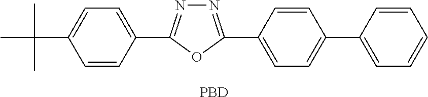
C1=CC(C2=NN=C(C3=CC=C(C4=CC=CC=C4)C=C3)O2)=CC=C1C(C)(C)C.[PBD]
